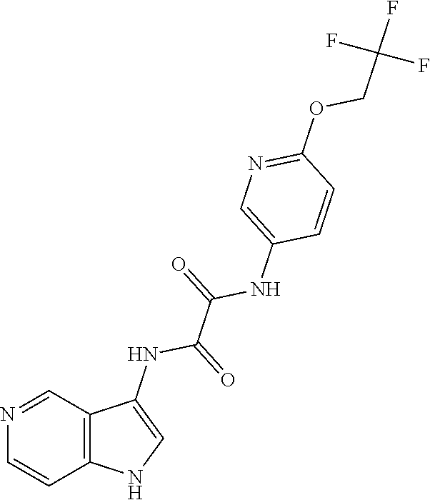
C1=CC(NC(C(NC2=CNC3=C2C=NC=C3)=O)=O)=CN=C1OCC(F)(F)F
